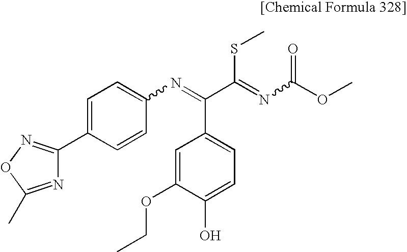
N1=C(C)ON=C1C1=CC=C(N=C(C(=NC(OC)=O)SC)C2=CC=C(O)C(OCC)=C2)C=C1
